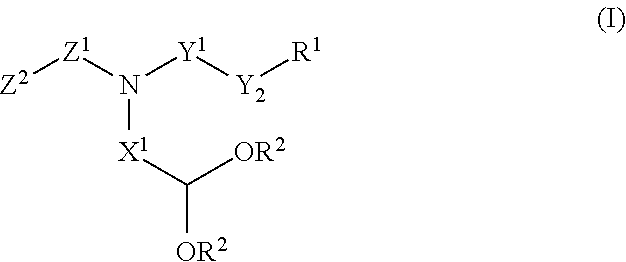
N([X1]C([OR2])[OR2])([Y1][Y2][R1])[Z1][Z2]
